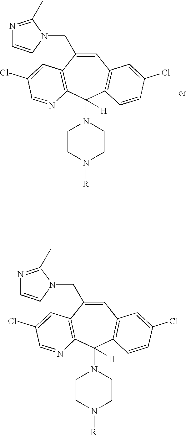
C1=C(CN2C=CN=C2C)C2=C([C-](N3CCN([R])CC3)([H])C3=C1C=C(Cl)C=C3)N=CC(Cl)=C2.C1=C(CN2C=CN=C2C)C2=C([C+](N3CCN([R])CC3)([H])C3=C1C=C(Cl)C=C3)N=CC(Cl)=C2
